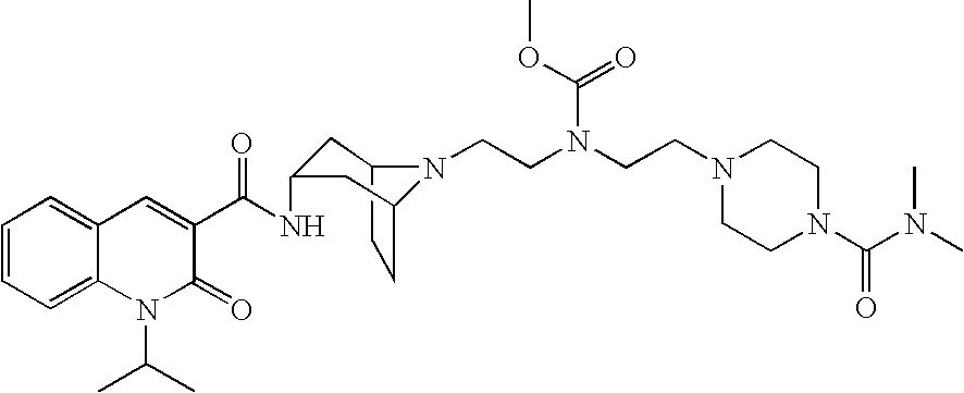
C12CCC(CC(NC(C3=CC4=CC=CC=C4N(C(C)C)C3=O)=O)C1)N2CCN(CCN1CCN(C(N(C)C)=O)CC1)C(=O)OC
